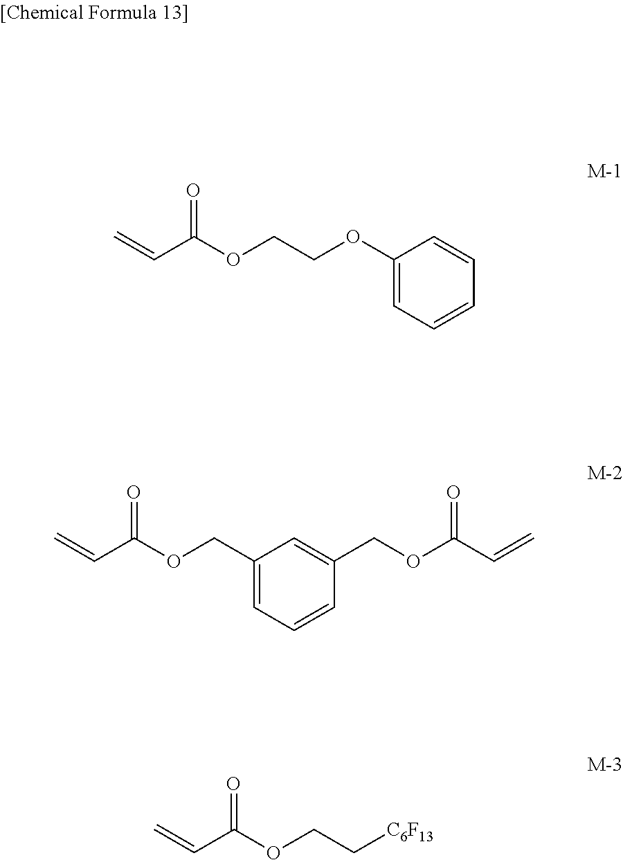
C1(OCCOC(C=C)=O)=CC=CC=C1.C1(COC(C=C)=O)=CC=CC(COC(C=C)=O)=C1.C([C6F13])COC(C=C)=O
